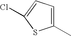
C1(C)=CC=C(Cl)S1
